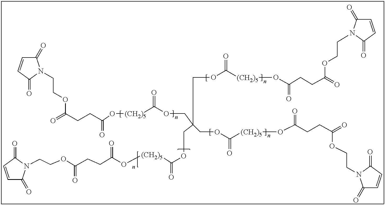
C1=CC(=O)N(CCOC(CCC(O[(CH2)5]C(OCC(COC([(CH2)5]OC(CCC(=O)OCCN2C(=O)C=CC2=O)=O)=O)(COC([(CH2)5]OC(=O)CCC(=O)OCCN2C(=O)C=CC2=O)=O)COC([(CH2)5]OC(CCC(=O)OCCN2C(=O)C=CC2=O)=O)=O)=O)=O)=O)C1=O
